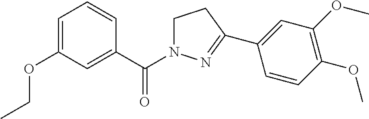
C1N(C(C2=CC(OCC)=CC=C2)=O)N=C(C2=CC(OC)=C(OC)C=C2)C1
